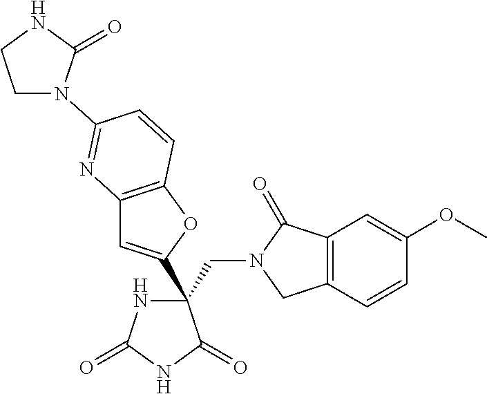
C(C1(C2=CC3=C(O2)C=CC(N2CCNC2=O)=N3)NC(=O)NC1=O)N1CC2=C(C1=O)C=C(OC)C=C2
